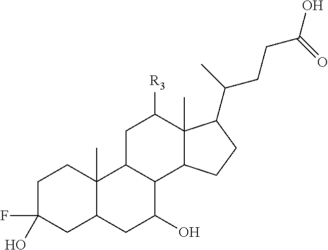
C1C(F)(O)CC2C(C)(C1)C1C(C(O)C2)C2C(C)(C([R3])C1)C(C(C)CCC(O)=O)CC2
